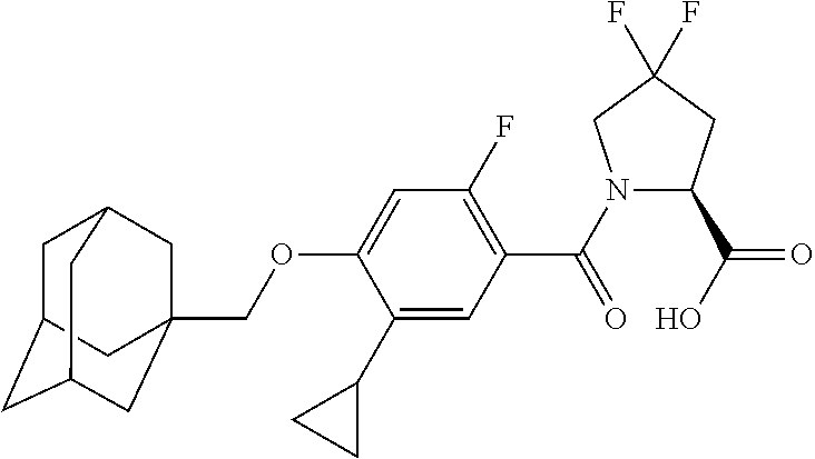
C1C2CC3CC(COC4=CC(F)=C(C(=O)N5C(C(=O)O)CC(F)(F)C5)C=C4C4CC4)(CC1C3)C2
